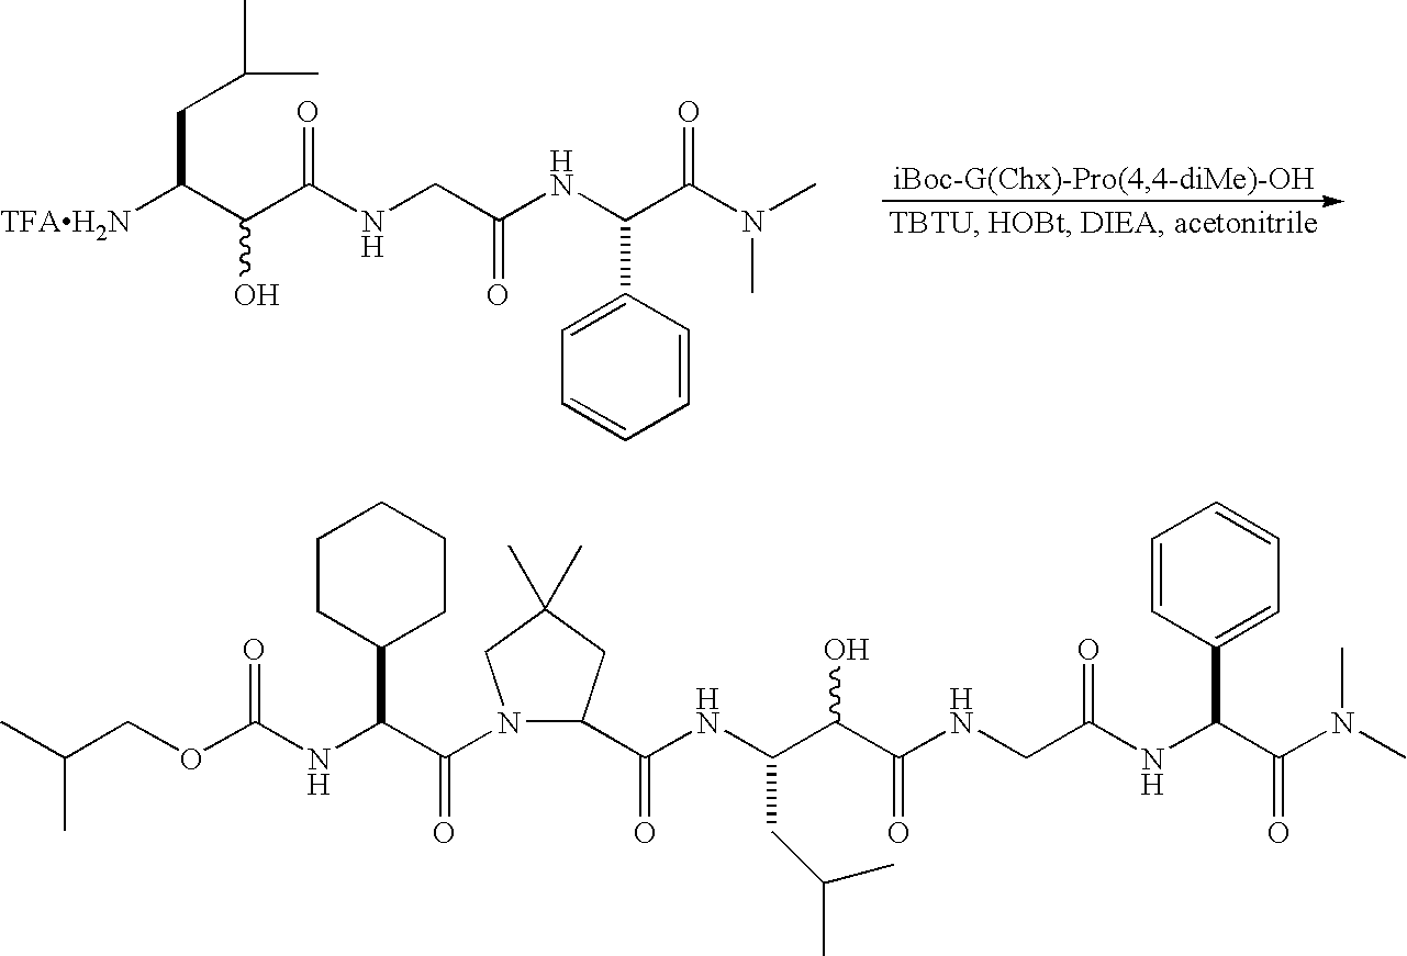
[TFAH2N]C(C(C(NCC(NC(C(N(C)C)=O)C1=CC=CC=C1)=O)=O)O)CC(C)C.N1(C(C(NC(OCC(C)C)=O)C2CCCCC2)=O)C(C(NC(C(C(NCC(NC(C(N(C)C)=O)C2=CC=CC=C2)=O)=O)O)CC(C)C)=O)CC(C)(C)C1
